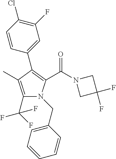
C1(C(F)(F)F)=C(C)C(C2=CC(F)=C(Cl)C=C2)=C(C(N2CC(F)(F)C2)=O)N1CC1=CC=CC=C1
